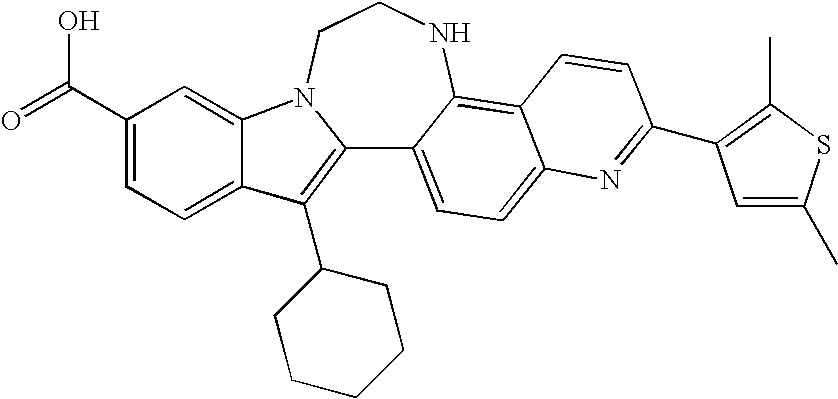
C12=C(C3CCCCC3)C3=CC=C(C(=O)O)C=C3N1CCNC1=C3C(=CC=C21)N=C(C1=C(C)SC(C)=C1)C=C3
